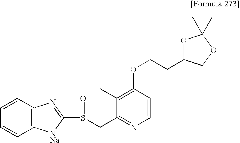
C1=CC2=C(C=C1)[NNa]C(S(CC1=NC=CC(OCCC3OC(C)(C)OC3)=C1C)=O)=N2
